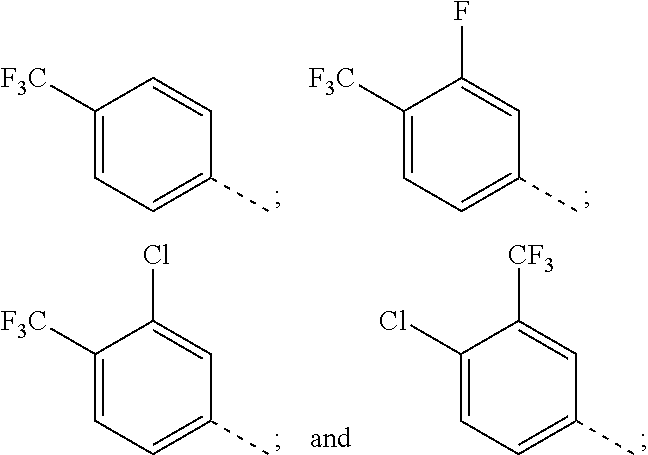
C1([F3C])=CC=C(C)C=C1.C1([F3C])=CC=C(C)C=C1F.C1([F3C])=CC=C(C)C=C1Cl.C1(Cl)=CC=C(C)C=C1[CF3]
